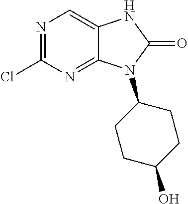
C1(Cl)=NC=C2C(=N1)N(C1CCC(O)CC1)C(=O)N2
